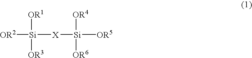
[Si]([OR2])([X][Si]([OR5])([OR4])[OR6])([OR1])[OR3]
